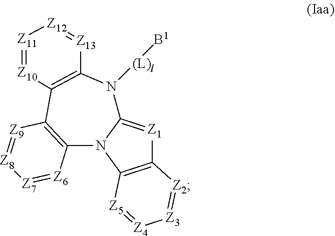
[Z1]1=C2N(C3=C1[Z2]=[Z3][Z4]=[Z5]3)C1=C([Z9]=[Z8][Z7]=[Z6]1)C1=C(N2[(L)l][B1])[Z13]=[Z12][Z11]=[Z10]1
